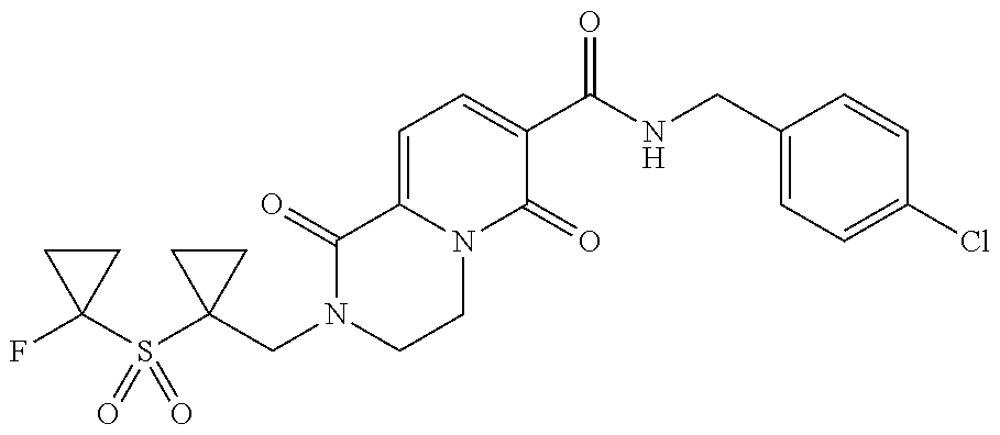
C1(CN2CCN3C(=CC=C(C(NCC4=CC=C(Cl)C=C4)=O)C3=O)C2=O)(S(C2(F)CC2)(=O)=O)CC1
